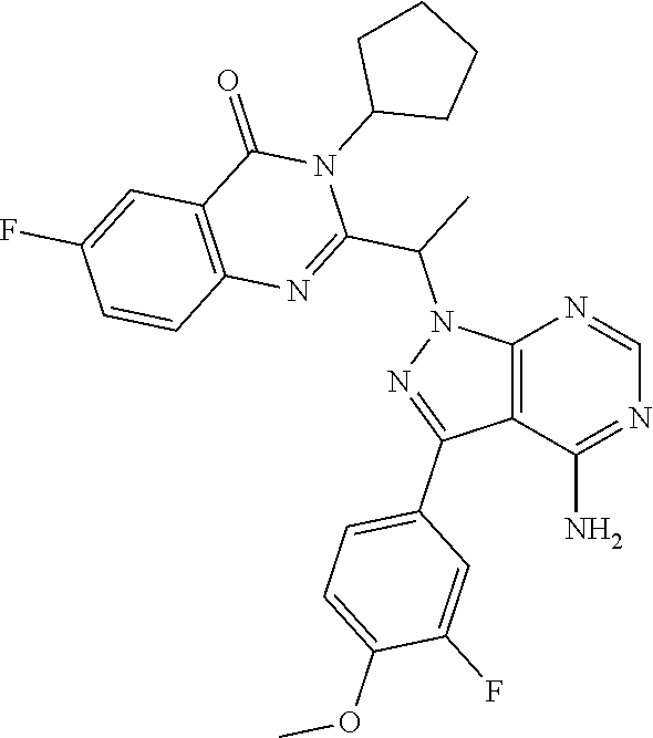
C12=C(C(N)=NC=N1)C(C1=CC=C(OC)C(F)=C1)=NN2C(C1=NC2=C(C(=O)N1C1CCCC1)C=C(F)C=C2)C
